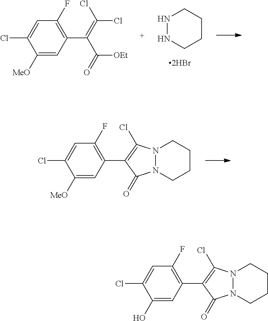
C1([MeO])=CC(C(=C(Cl)Cl)C(=O)[OEt])=C(F)C=C1Cl.N1NCCCC1.C1([MeO])=CC(C2=C(Cl)N3N(C2=O)CCCC3)=C(F)C=C1Cl.C1(O)=CC(C2=C(Cl)N3N(C2=O)CCCC3)=C(F)C=C1Cl
